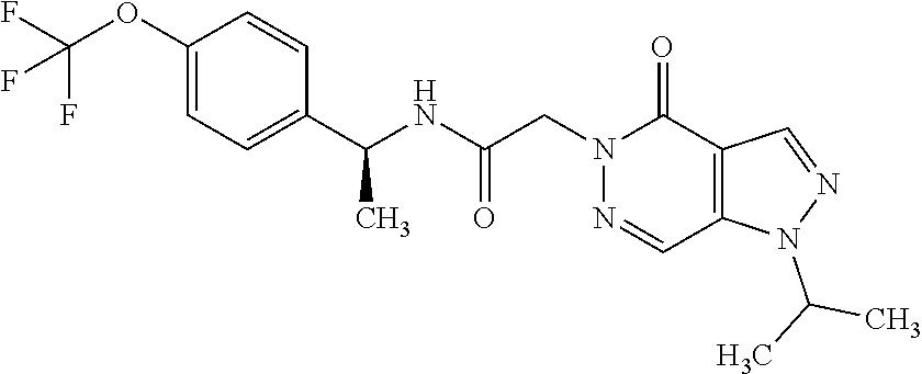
C1(OC(F)(F)F)=CC=C(C(NC(CN2N=CC3=C(C2=O)C=NN3C(C)C)=O)C)C=C1
